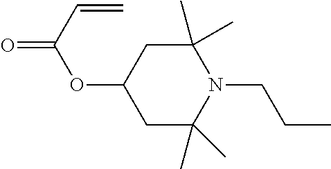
C1(C)(C)CC(OC(=O)C=C)CC(C)(C)N1CCC
